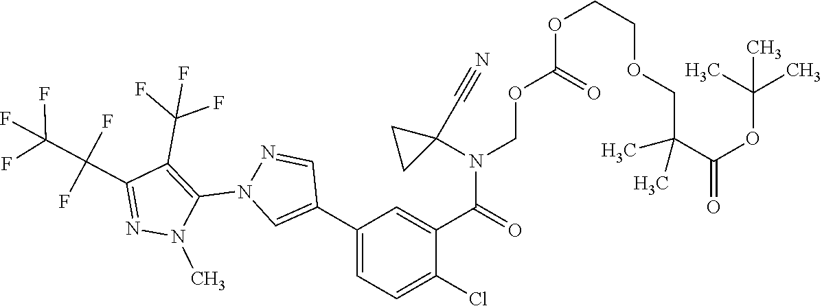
O(C(OCN(C(C1=CC(C2=CN(C3=C(C(F)(F)F)C(C(C(F)(F)F)(F)F)=NN3C)N=C2)=CC=C1Cl)=O)C1(C#N)CC1)=O)CCOCC(C)(C)C(OC(C)(C)C)=O
